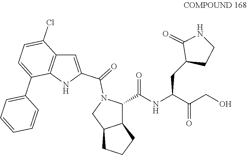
N(C(=O)C1C2C(CCC2)CN1C(C1=CC2=C(C(C3=CC=CC=C3)=CC=C2Cl)N1)=O)C(C(=O)CO)CC1CCNC1=O
